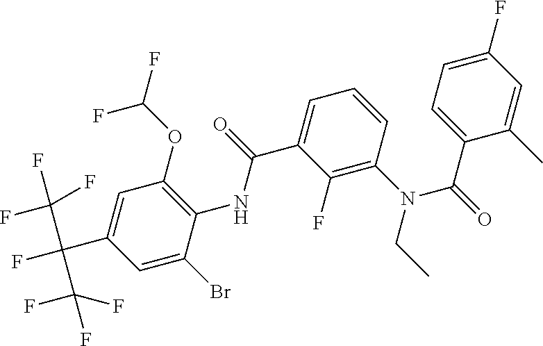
C1=C(C(N(CC)C2=C(F)C(C(NC3=C(OC(F)F)C=C(C(F)(C(F)(F)F)C(F)(F)F)C=C3Br)=O)=CC=C2)=O)C(C)=CC(F)=C1
